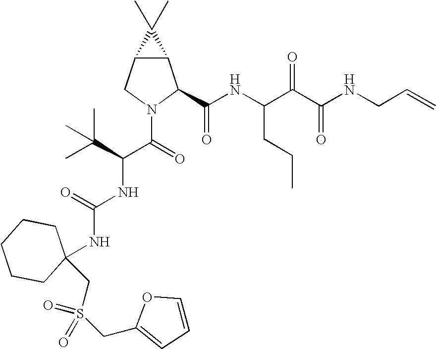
C12C(CN(C(=O)C(C(C)(C)C)NC(NC3(CS(CC4=CC=CO4)(=O)=O)CCCCC3)=O)C1C(NC(C(C(NCC=C)=O)=O)CCC)=O)C2(C)C
